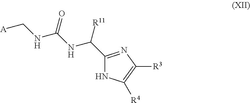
C1(C(NC(=O)NC[A])[R11])=NC([R3])=C([R4])N1
